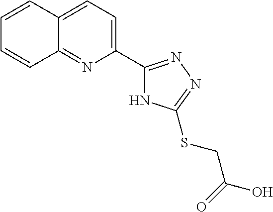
C1(C2=NN=C(SCC(O)=O)N2)=CC=C2C(=N1)C=CC=C2
